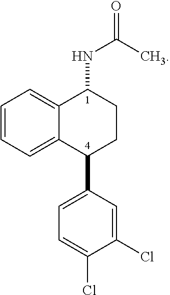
C12=CC=CC=C1C(C1=CC=C(Cl)C(Cl)=C1)CCC2NC(=O)C
